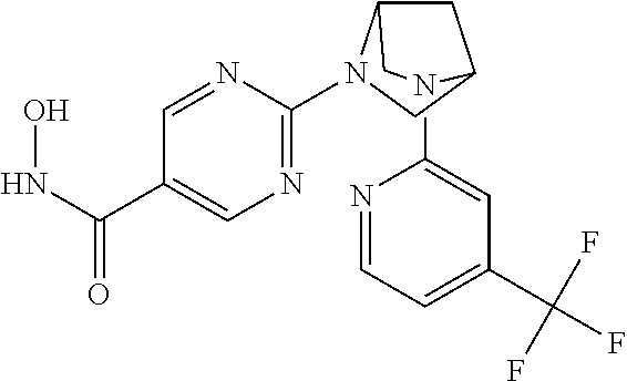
C1=C(C(F)(F)F)C=C(N2C3CC(N(C4=NC=C(C(=O)NO)C=N4)C3)C2)N=C1
